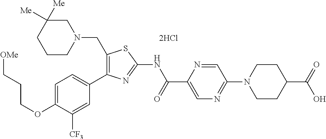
C1=C(OCCC[OMe])C([CF3])=CC(C2=C(CN3CC([Me])([Me])CCC3)SC(NC(C3=CN=C(N4CCC(C(=O)O)CC4)C=N3)=O)=N2)=C1.[2HCl]
